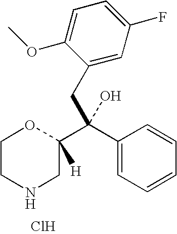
C1CNCC(C(C2=CC=CC=C2)(CC2=CC(F)=CC=C2OC)O)([H])O1.Cl
